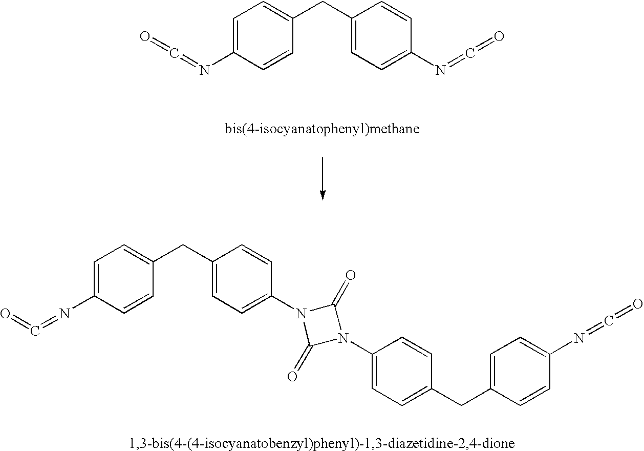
C1=C(N=C=O)C=CC(CC2=CC=C(N3C(=O)N(C4=CC=C(CC5=CC=C(N=C=O)C=C5)C=C4)C3=O)C=C2)=C1.C1=C(N=C=O)C=CC(CC2=CC=C(N=C=O)C=C2)=C1
